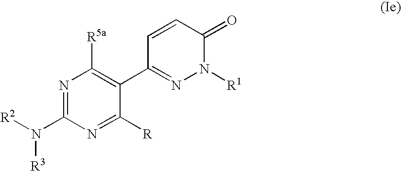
N1=C(N([R2])[R3])N=C([R])C(C2=NN([R1])C(=O)C=C2)=C1[R5a]
